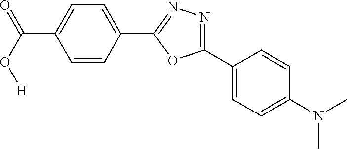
C(O[H])(=O)C1=CC=C(C2=NN=C(C3=CC=C(N(C)C)C=C3)O2)C=C1
